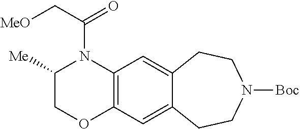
C12=C(N(C(C[MeO])=O)C([Me])CO1)C=C1C(=C2)CCN([Boc])CC1
